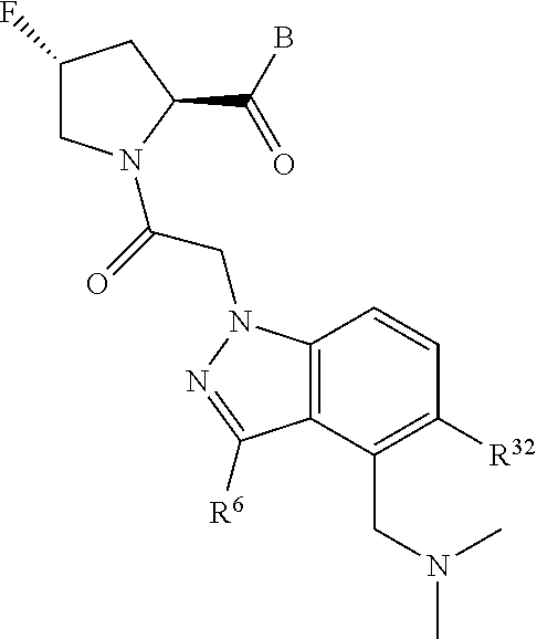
C1(F)CN(C(=O)CN2C3=C(C(CN(C)C)=C([R32])C=C3)C([R6])=N2)C(C(B)=O)C1
